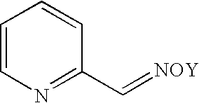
C1=CN=C(C=[NOY])C=C1
